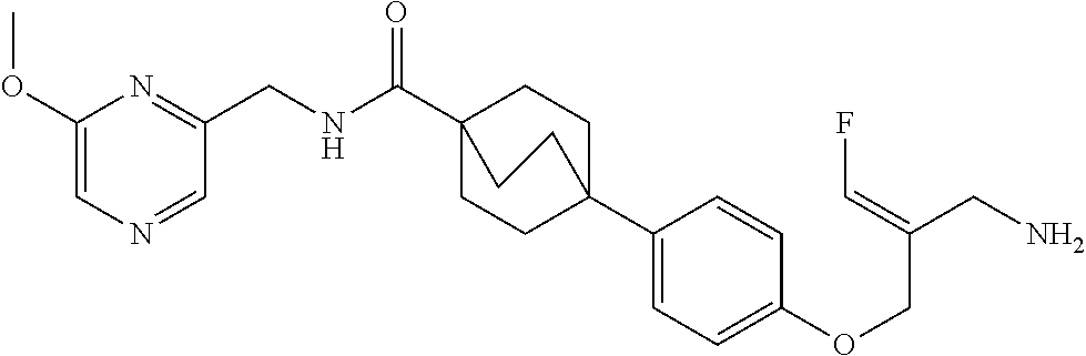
N(C(C12CCC(C3=CC=C(OCC(CN)=CF)C=C3)(CC1)CC2)=O)CC1=NC(OC)=CN=C1
